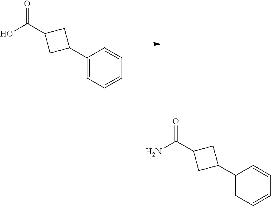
C1(C2CC(C(O)=O)C2)=CC=CC=C1.C1(C2CC(C(N)=O)C2)=CC=CC=C1
